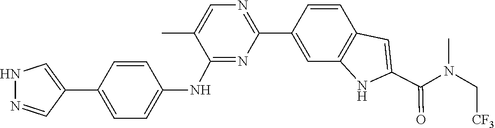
C1=CC2=C(C=C1C1=NC=C(C)C(NC3=CC=C(C4=CNN=C4)C=C3)=N1)NC(C(N(C[CF3])C)=O)=C2
